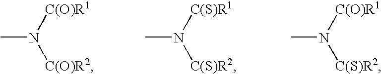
CN([C(O)R1])[C(O)R2].CN([C(S)R1])[C(S)R2].CN([C(O)R1])[C(S)R2]
